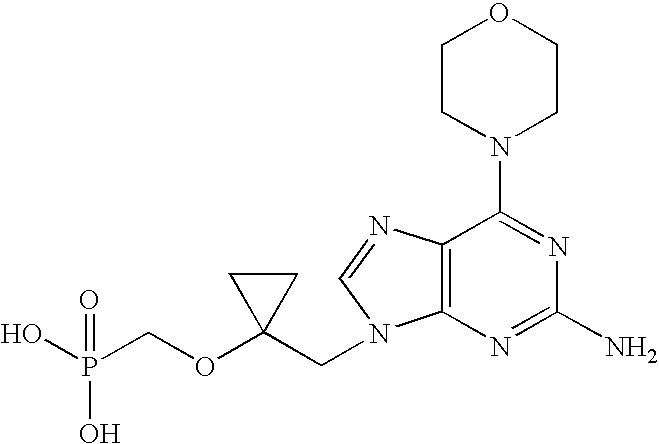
OP(COC1(CN2C3=C(C(N4CCOCC4)=NC(N)=N3)N=C2)CC1)(O)=O
